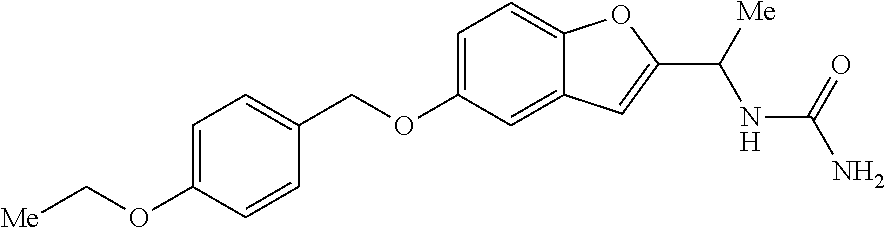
C1=C(OC[Me])C=CC(COC2=CC=C3C(=C2)C=C(C([Me])NC(=O)N)O3)=C1
